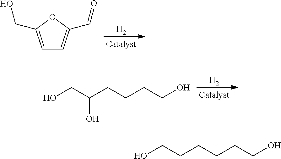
C1=C(CO)OC(C=O)=C1.[H2].OC(CO)CCCCO.[H2].C(CO)CCCCO
